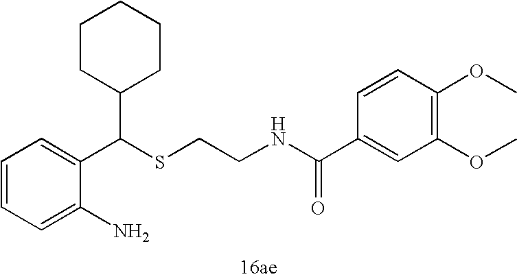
C1=C(N)C(C(SCCNC(C2=CC(OC)=C(OC)C=C2)=O)C2CCCCC2)=CC=C1
